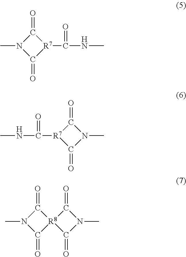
N1(C)C(=O)[R7](C(NC)=O)C1=O.[R7]1(C(NC)=O)C(=O)N(C)C1=O.[R8]12(C(=O)N(C)C1=O)C(=O)N(C)C2=O
